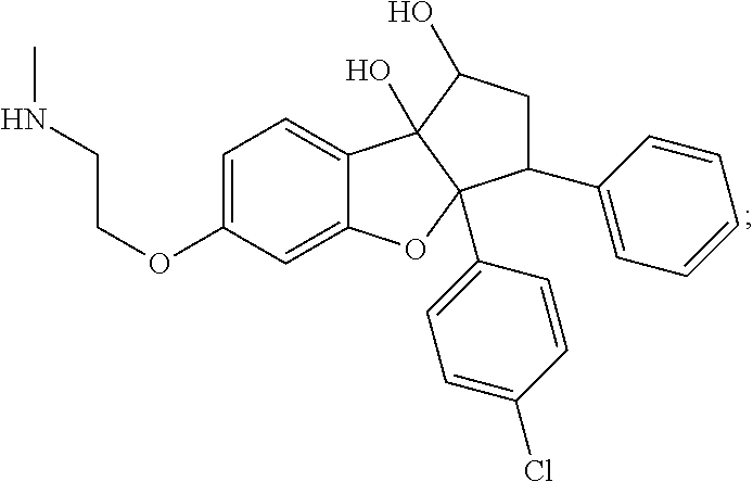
C1=C(OCCNC)C=C2C(=C1)C1(O)C(C3=CC=C(Cl)C=C3)(O2)C(C2=CC=CC=C2)CC1O
